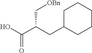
C1C(CC(C(O)=O)C[OBn])CCCC1
